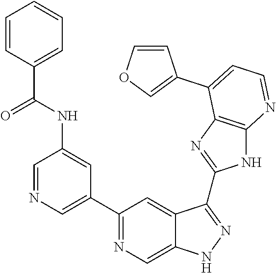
C1=NC=C(C2=NC=C3C(=C2)C(C2=NC4=C(N2)N=CC=C4C2=COC=C2)=NN3)C=C1NC(C1=CC=CC=C1)=O
